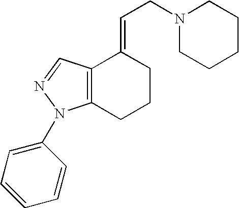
C12=C(CCCC1=CCN1CCCCC1)N(C1=CC=CC=C1)N=C2
